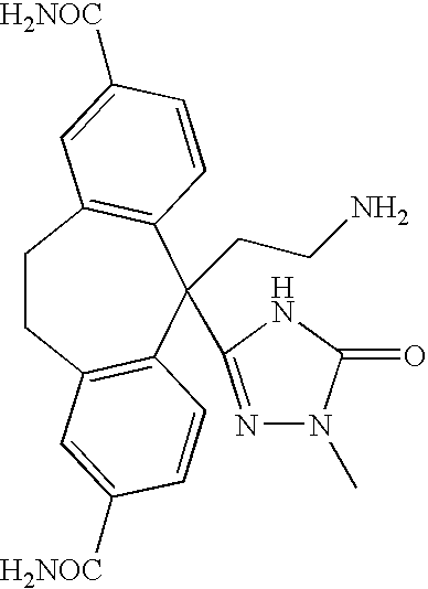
C1CC2=C(C(CCN)(C3=NN(C)C(=O)N3)C3=C1C=C([H2NOC])C=C3)C=CC([H2NOC])=C2
